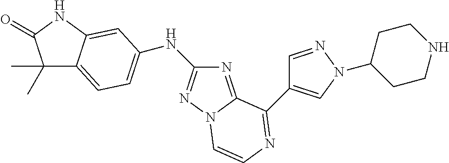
C1(C)(C)C2=CC=C(NC3=NN4C(=N3)C(C3=CN(C5CCNCC5)N=C3)=NC=C4)C=C2NC1=O
